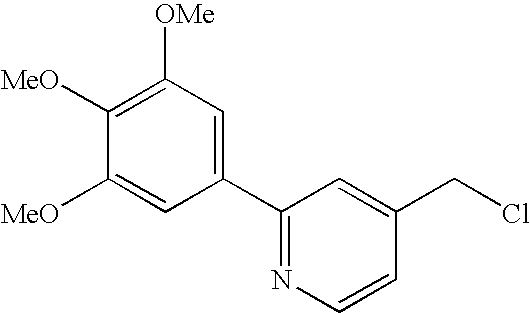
C1(C2=NC=CC(CCl)=C2)=CC([OMe])=C([MeO])C([MeO])=C1
